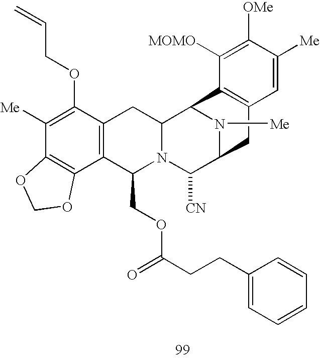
C1([Me])=C(OCC=C)C2=C(C3=C1OCO3)C(COC(CCC1=CC=CC=C1)=O)N1C(C2)C2N([Me])C(C1[CN])CC1=C2C([MOMO])=C([OMe])C([Me])=C1
